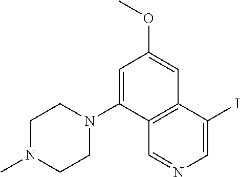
C1=C(N2CCN(C)CC2)C2=C(C=C1OC)C(I)=CN=C2
